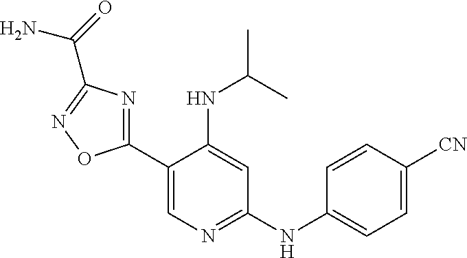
N(C1=NC=C(C2=NC(C(=O)N)=NO2)C(NC(C)C)=C1)C1=CC=C([CN])C=C1
